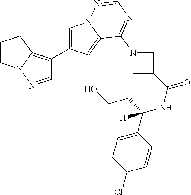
C1=NN2C(=C1C1=CN3C(=C1)C(N1CC(C(NC(C4=CC=C(Cl)C=C4)(CCO)[H])=O)C1)=NC=N3)CCC2
